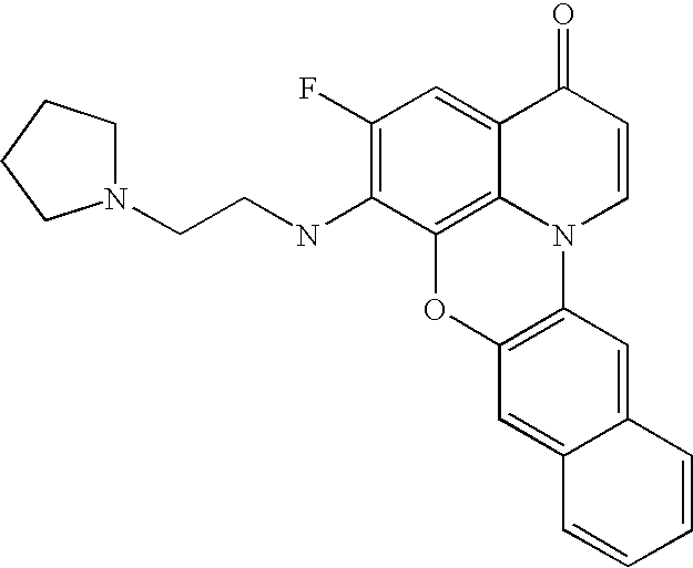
C12=C3C(=CC(F)=C1NCCN1CCCC1)C(=O)C=CN3C1=C(O2)C=C2C(=C1)C=CC=C2
